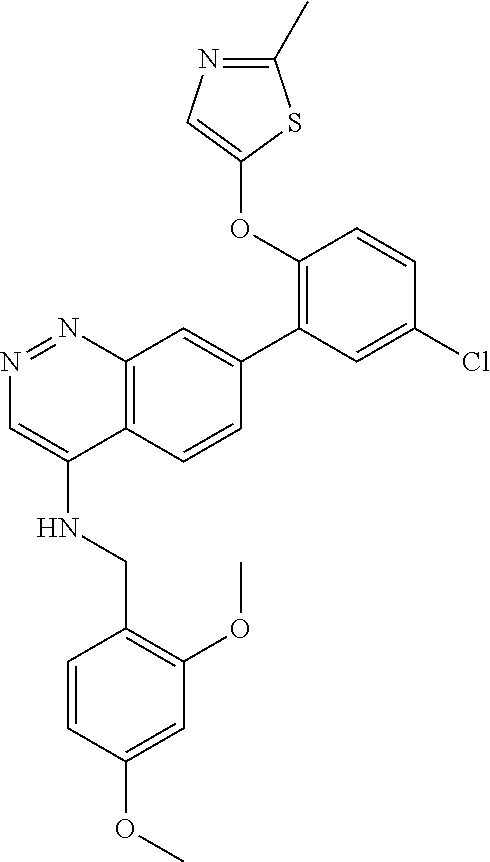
C1(OC2=CN=C(C)S2)=C(C2=CC3=C(C=C2)C(NCC2=C(OC)C=C(OC)C=C2)=CN=N3)C=C(Cl)C=C1
